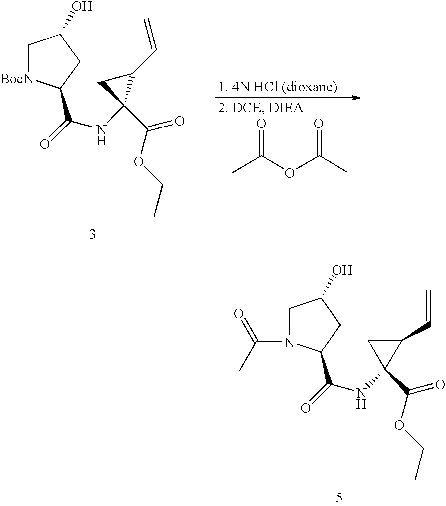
C1[BocN]C(C(=O)NC2(C(OCC)=O)C(C=C)C2)CC1O.[1. 4N HCl (dioxane)].CC(OC(C)=O)=O.C1N(C(C)=O)C(C(=O)NC2(C(OCC)=O)C(C=C)C2)CC1O
